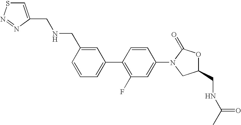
C1=CC(CNCC2=CSN=N2)=CC(C2=C(F)C=C(N3CC(CNC(C)=O)OC3=O)C=C2)=C1
